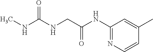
C1(NC(CNC(NC)=O)=O)=NC=CC(C)=C1
